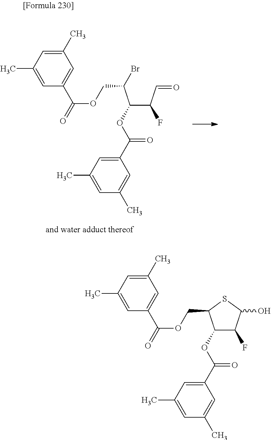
C(OC(=O)C1=CC(C)=CC(C)=C1)C1C(OC(C2=CC(C)=CC(C)=C2)=O)C(F)C(O)S1.C(OC(=O)C1=CC(C)=CC(C)=C1)C(C(OC(C1=CC(C)=CC(C)=C1)=O)C(C=O)F)Br
